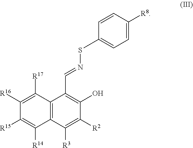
C1([R16])=C([R17])C2=C(C([R14])=C1[R15])C([R3])=C([R2])C(O)=C2C=NS.C1(C)=CC=C([R8])C=C1
